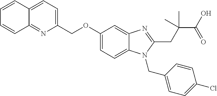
C1=CC2=CC=C(COC3=CC=C4C(=C3)N=C(CC(C(O)=O)(C)C)N4CC3=CC=C(Cl)C=C3)N=C2C=C1
